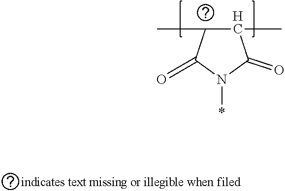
C1(C)C(C)C(=O)N(*)C1=O.[H]
